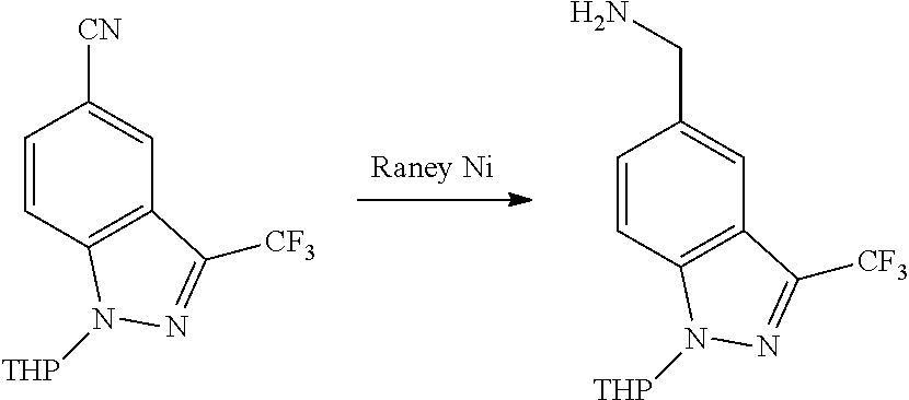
[Raney Ni].C12=C(C=CC([CN])=C1)N([THP])N=C2[CF3].C12=C(C=CC(CN)=C1)N([THP])N=C2[CF3]
